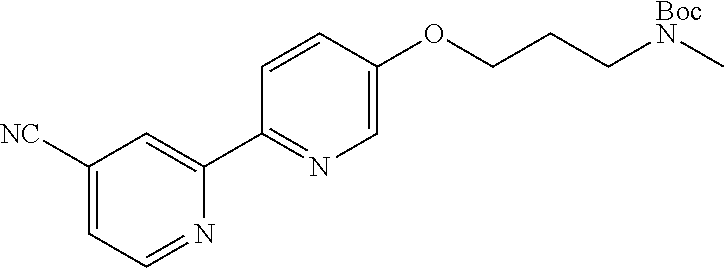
C1([NC])=CC=NC(C2=NC=C(OCCC[BocN]C)C=C2)=C1
